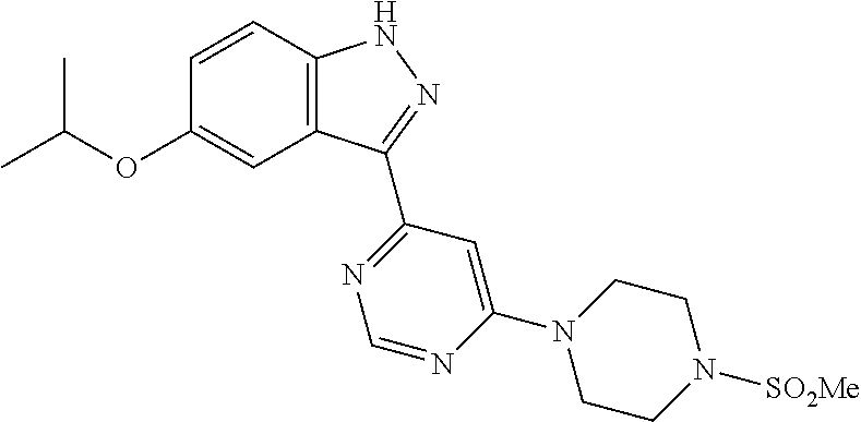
O(C1=CC2=C(C=C1)NN=C2C1=NC=NC(N2CCN([SO2Me])CC2)=C1)C(C)C
